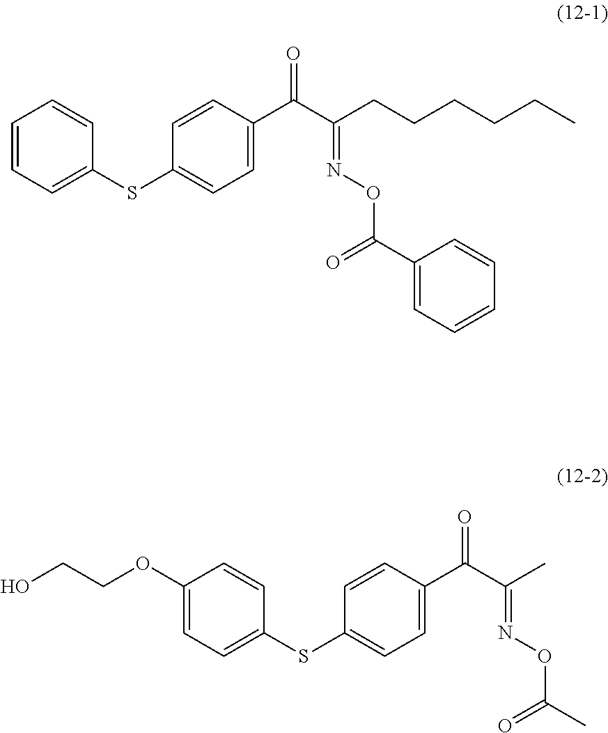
C1=CC=C(SC2=CC=C(C(C(=NOC(=O)C3=CC=CC=C3)CCCCCC)=O)C=C2)C=C1.C1(OCCO)=CC=C(SC2=CC=C(C(C(=NOC(=O)C)C)=O)C=C2)C=C1
